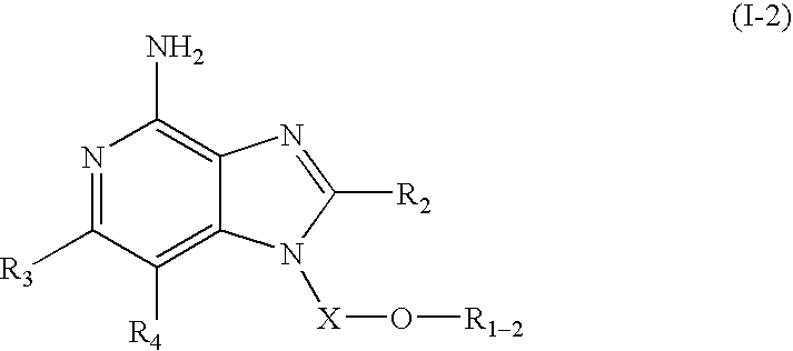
N1=C([R3])C([R4])=C2C(=C1N)N=C([R2])N2[X]O[R12]
